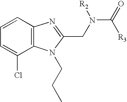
C1=CC2=C(C(Cl)=C1)N(CCC)C(CN(C(=O)[R3])[R2])=N2
